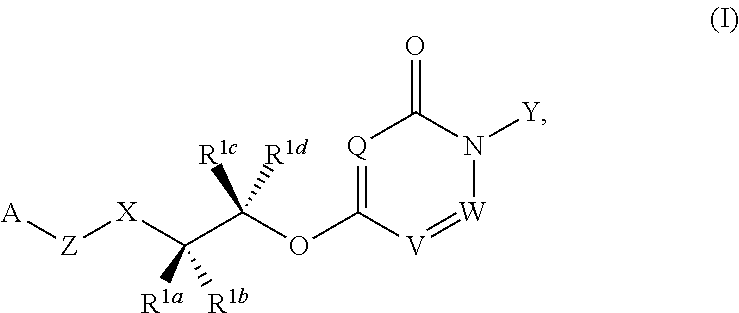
[Q]1=C(OC(C([X][Z][A])([R1a])[R1b])([R1c])[R1d])[V]=[W]N([Y])C1=O
